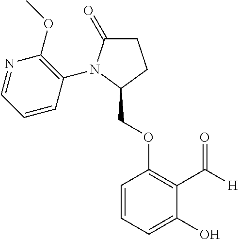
C1(COC2=C(C([H])=O)C(O)=CC=C2)CCC(=O)N1C1=C(OC)N=CC=C1
